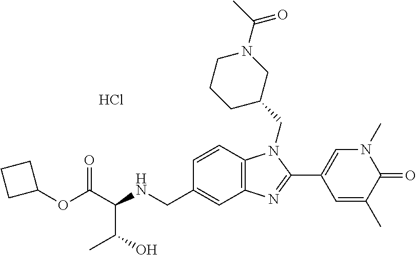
C1=CC2=C(C=C1CNC(C(OC1CCC1)=O)C(O)C)N=C(C1=CN(C)C(=O)C(C)=C1)N2CC1CN(C(C)=O)CCC1.Cl
